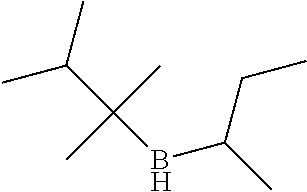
CC(C(BC(C)CC)(C)C)C
